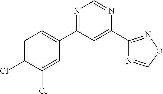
C1=C(Cl)C(Cl)=CC(C2=NC=NC(C3=NOC=N3)=C2)=C1
